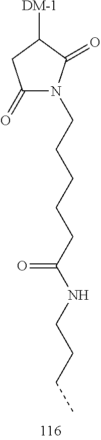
C1(=O)N(CCCCCC(NCCCC)=O)C(=O)C([DM-1])C1
